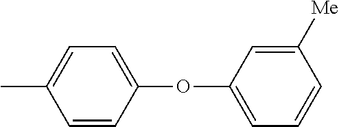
CC1=CC=C(OC2=CC=CC([Me])=C2)C=C1
